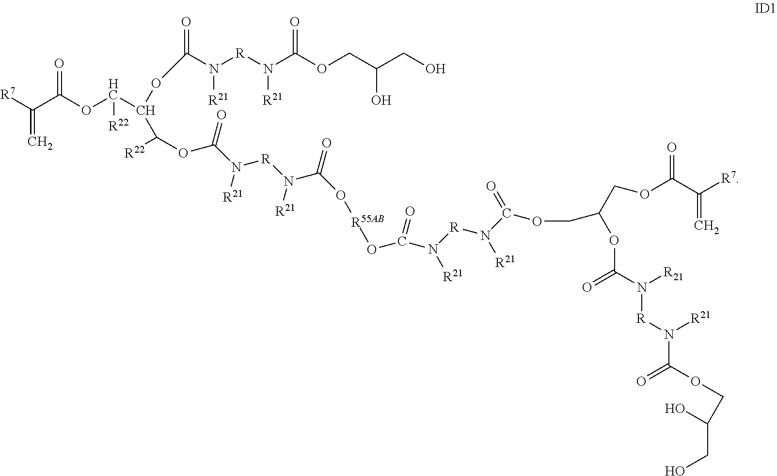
[R7]C(C(OC(C(OC(=O)N([R]N(C(OCC(CO)O)=O)[R21])[R21])C([R22])OC(N([R21])[R]N(C(O[R55AB]OC(N([R21])[R]N(C(OCC(COC(C([R7])=C)=O)OC(N([R21])[R]N(C(OCC(O)CO)=O)[R21])=O)=O)[R21])=O)=O)[R21])=O)[R22])=O)=C
